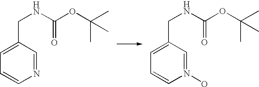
C1=CN=CC(CNC(=O)OC(C)(C)C)=C1.C1=CN(O)=CC(CNC(=O)OC(C)(C)C)=C1
